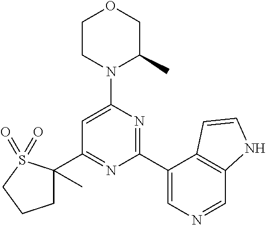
C1(C2=NC(C3=CN=CC4=C3C=CN4)=NC(N3C(C)COCC3)=C2)(C)CCCS1(=O)=O
